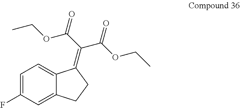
C1=C(F)C=C2C(=C1)C(=C(C(OCC)=O)C(OCC)=O)CC2
